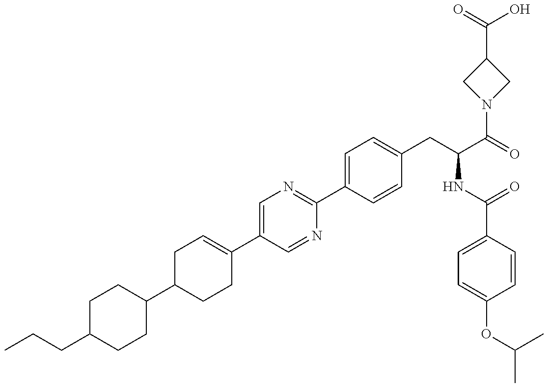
C1(C2CCC(C3=CN=C(C4=CC=C(CC(NC(=O)C5=CC=C(OC(C)C)C=C5)C(N5CC(C(O)=O)C5)=O)C=C4)N=C3)=CC2)CCC(CCC)CC1
